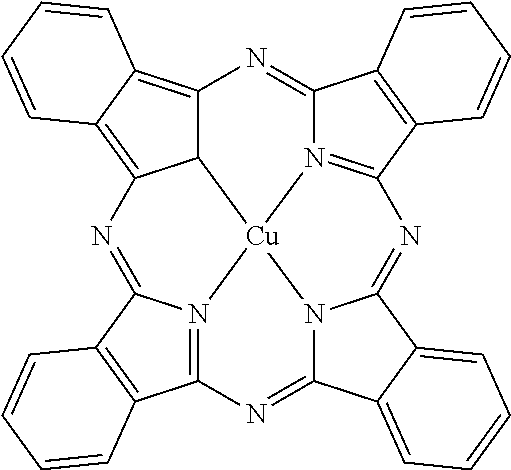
C12C3=C4C(=C1N=C1N5=C(C6=C1C=CC=C6)N=C1N6C(=NC7=N(C(=N3)C3=C7C=CC=C3)[Cu]256)C2=CC=CC=C12)C=CC=C4
